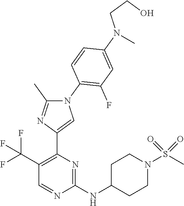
N1(C2=C(F)C=C(N(C)CCO)C=C2)C(C)=NC(C2=C(C(F)(F)F)C=NC(NC3CCN(S(C)(=O)=O)CC3)=N2)=C1
